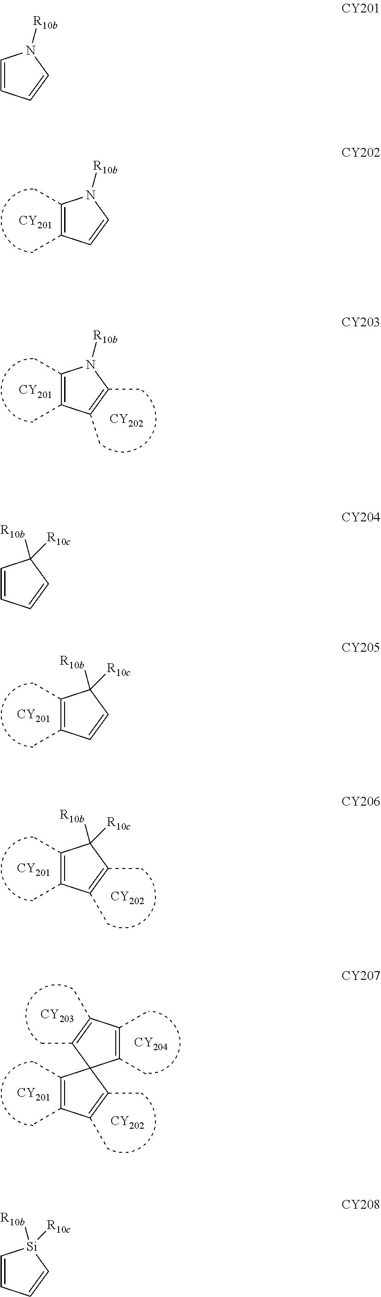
C1(C)=C(C)C=CN1[R10b].C1(C)=C(C)C(C)=C(C)N1[R10b].C1(C)=C(C)C=CC1([R10b])[R10c].C1(C)=C(C)C(C)=C(C)C1([R10b])[R10c].C1(C)=C(C)C(C)=C(C)C12C(C)=C(C)C(C)=C2C.C1=CC=CN1[R10b].C1=CC=CC1([R10b])[R10c].C1=CC=C[Si]1([R10b])[R10c]
